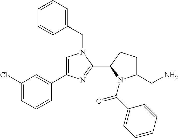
C1=C(C2=CC(Cl)=CC=C2)N=C(C2CCC(CN)N2C(C2=CC=CC=C2)=O)N1CC1=CC=CC=C1
